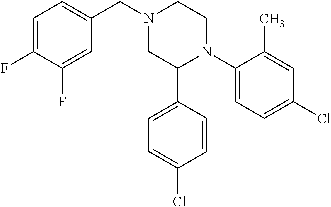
C1(N2CCN(CC3=CC=C(F)C(F)=C3)CC2C2=CC=C(Cl)C=C2)=CC=C(Cl)C=C1C
